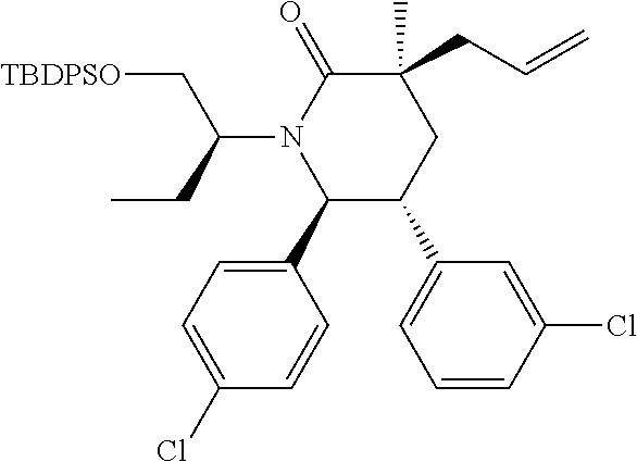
C1(C2C(C3=CC=CC(Cl)=C3)CC(C)(CC=C)C(=O)N2C(C[TBDPSO])CC)=CC=C(Cl)C=C1
